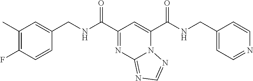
C1(C)=C(F)C=CC(CNC(C2=NC3=NC=NN3C(C(NCC3=CC=NC=C3)=O)=C2)=O)=C1
